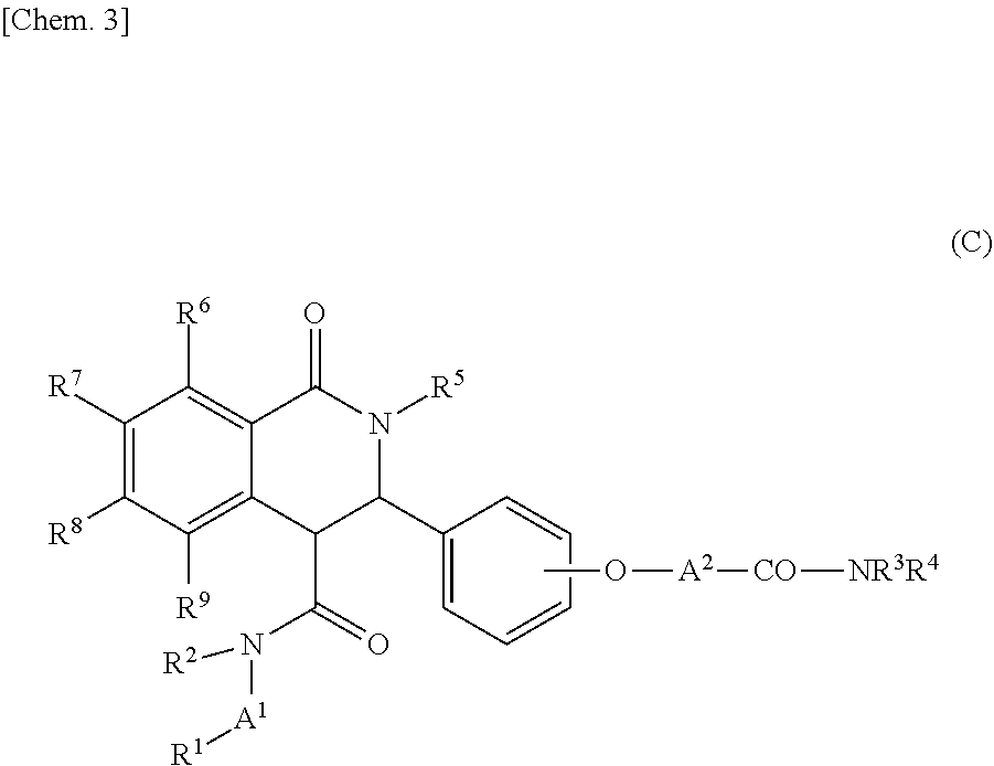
C1([R9])=C2C(=C([R6])C([R7])=C1[R8])C(=O)N([R5])C(C1=CC=CC=C1)C2C(N([R2])[A1][R1])=O.CO[A2][CO][NR3R4]
